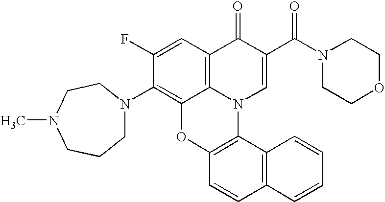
C1(F)=CC2=C3C(=C1N1CCCN(C)CC1)OC1=C(N3C=C(C(N3CCOCC3)=O)C2=O)C2=C(C=C1)C=CC=C2
